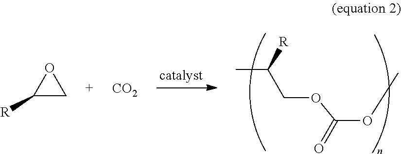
CC([R])COC(OC)=O.O1C([R])C1.[CO2]
